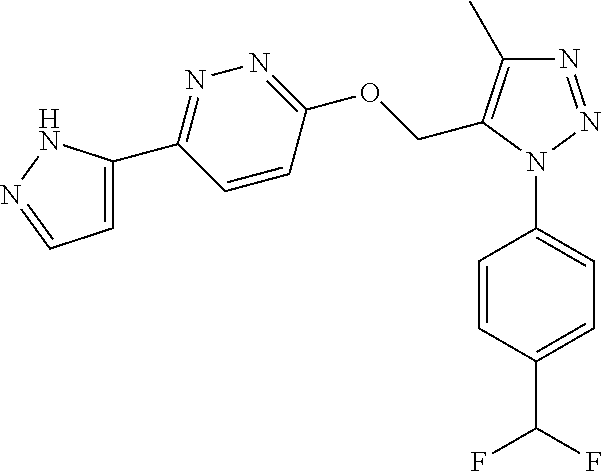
C1=CC(N2N=NC(C)=C2COC2=NN=C(C3=CC=NN3)C=C2)=CC=C1C(F)F
